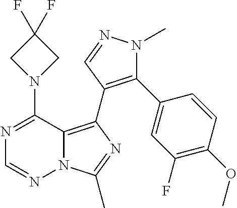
N12C(=C(C3=C(C4=CC(F)=C(OC)C=C4)N(C)N=C3)N=C1C)C(N1CC(F)(F)C1)=NC=N2
